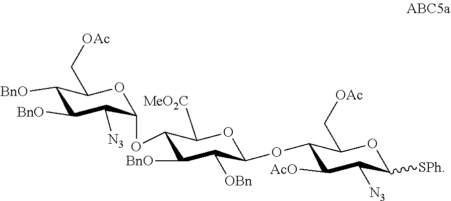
C1([BnO])C([BnO])C([N3])C(OC2C([BnO])C([OBn])C(OC3C([AcO])C([N3])C([SPh])OC3C[OAc])OC2[MeO2C])OC1C[OAc]
